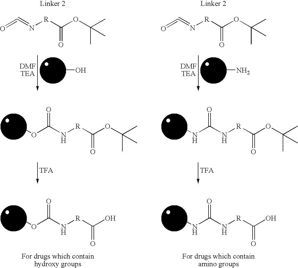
O=C=N[R]C(OC(C)(C)C)=O.[Drug]O.O=C=N[R]C(OC(C)(C)C)=O.[Drug]N.[Drug]OC(N[R]C(=O)OC(C)(C)C)=O.[Drug]NC(N[R]C(=O)OC(C)(C)C)=O.[Drug]OC(N[R]C(=O)O)=O.[Drug]NC(N[R]C(=O)O)=O
